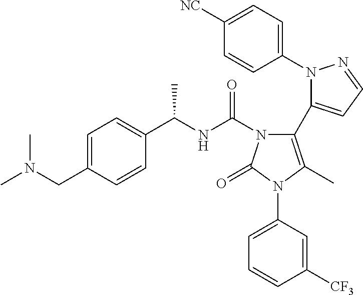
C1(N2N=CC=C2C2=C(C)N(C3=CC=CC([CF3])=C3)C(=O)N2C(NC(C2=CC=C(CN(C)C)C=C2)C)=O)=CC=C([NC])C=C1
